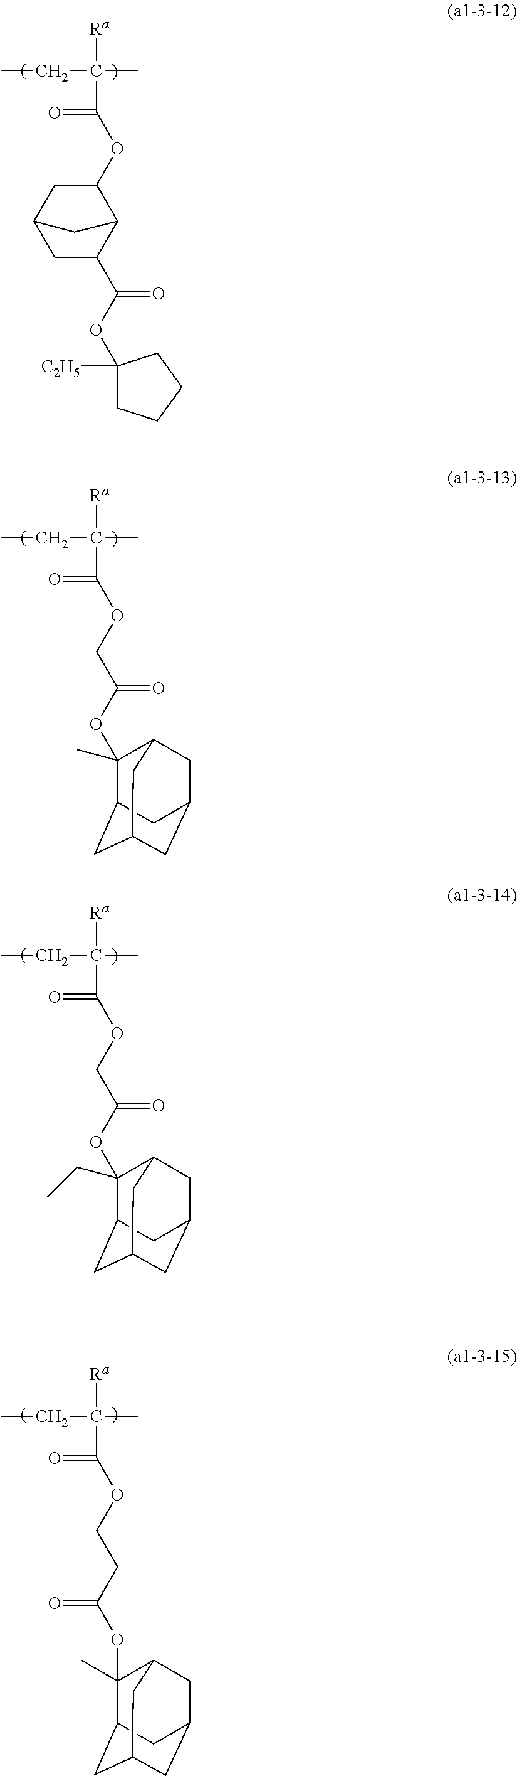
CCC(C)([Ra])C(=O)OC1C2CC(C1)CC2C(OC1([C2H5])CCCC1)=O.CCC(C)([Ra])C(=O)OCC(OC1(C)C2CC3CC(CC1C3)C2)=O.CCC(C)([Ra])C(=O)OCC(OC1(CC)C2CC3CC(CC1C3)C2)=O.CCC(C)([Ra])C(=O)OCCC(OC1(C)C2CC3CC(CC1C3)C2)=O
